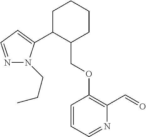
C1C(C2=CC=NN2CCC)C(COC2=C(C=O)N=CC=C2)CCC1
